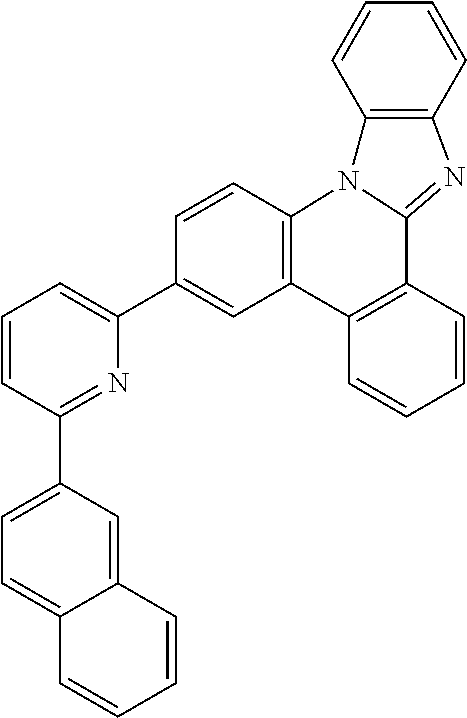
C1=CC(C2=CC=C3C(=C2)C=CC=C3)=NC(C2=CC3=C(C=C2)N2C(=NC4=C2C=CC=C4)C2=C3C=CC=C2)=C1
